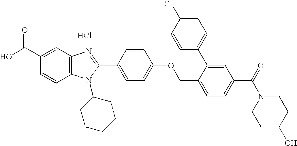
OC(C1=CC2=C(C=C1)N(C1CCCCC1)C(C1=CC=C(OCC3=CC=C(C(=O)N4CCC(O)CC4)C=C3C3=CC=C(Cl)C=C3)C=C1)=N2)=O.Cl
